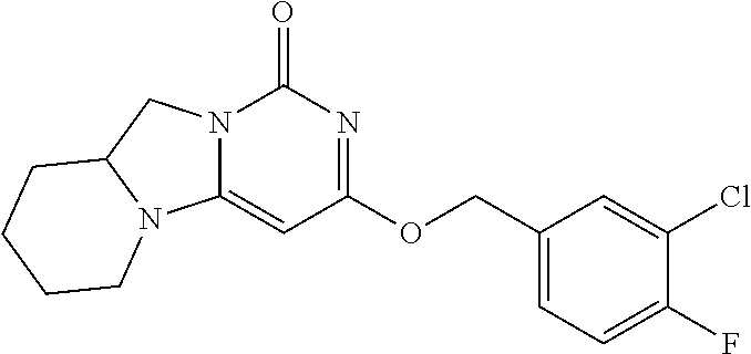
N12C(=CC(OCC3=CC=C(F)C(Cl)=C3)=NC1=O)N1C(C2)CCCC1
